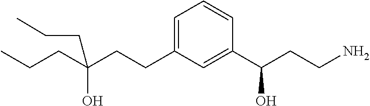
C1=C(CCC(CCC)(CCC)O)C=C(C(CCN)O)C=C1
